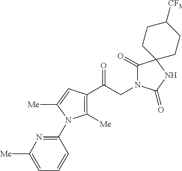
C1([Me])=C(C(CN2C(=O)C3(NC2=O)CCC([CF3])CC3)=O)C=C([Me])N1C1=NC([Me])=CC=C1
